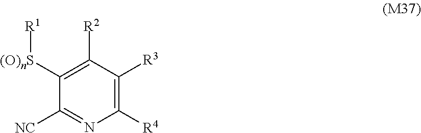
C1([(O)nS][R1])=C([R2])C([R3])=C([R4])N=C1[NC]
